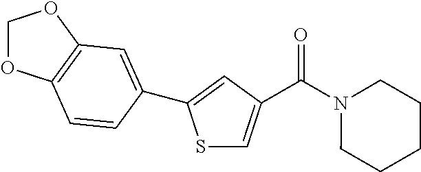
S1C=C(C(N2CCCCC2)=O)C=C1C1=CC2=C(OCO2)C=C1
